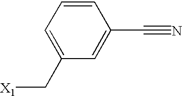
C1(C[X1])=CC=CC(C#N)=C1
